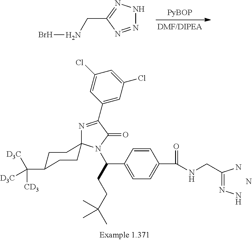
BrNCC1=NNN=N1.N.C1(Cl)=CC(C2=NC3(N(C(C4=CC=C(C(NCC(=NN)N)=O)C=C4)CCC(C)(C)C)C2=O)CCC(C([D3C])([CD3])[D3C])CC3)=CC(Cl)=C1
